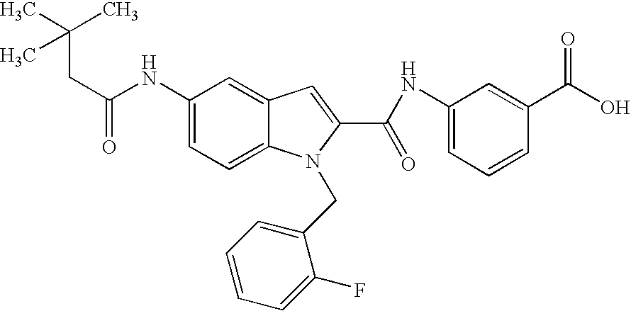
C1(NC(=O)CC(C)(C)C)=CC=C2C(=C1)C=C(C(=O)NC1=CC=CC(C(=O)O)=C1)N2CC1=CC=CC=C1F
